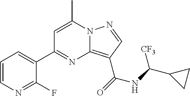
C1=C(C)N2C(=C(C(=O)NC(C3CC3)[CF3])C=N2)N=C1C1=CC=CN=C1F
